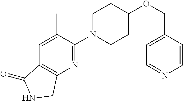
C(C1=CC=NC=C1)OC1CCN(C2=NC3=C(C=C2C)C(=O)NC3)CC1
